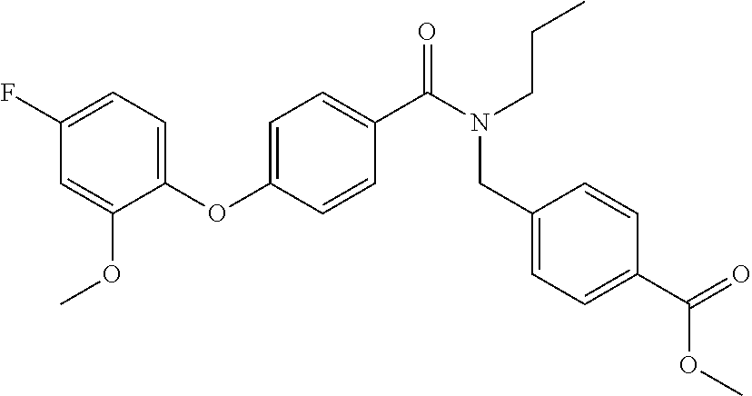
C1(F)=CC=C(OC2=CC=C(C(N(CCC)CC3=CC=C(C(=O)OC)C=C3)=O)C=C2)C(OC)=C1
